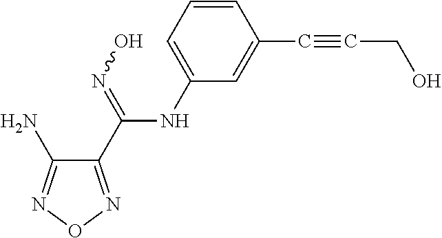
C1(C(=NO)NC2=CC=CC(C#CCO)=C2)=NON=C1N
